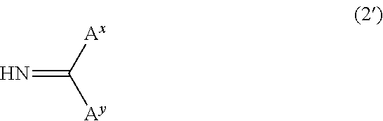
N=C([Ax])[Ay]
